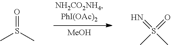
[MeOH].O=S(C)C.S(C)(C)(=O)=N
